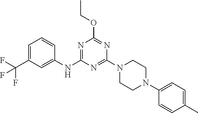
C1=C(C(F)(F)F)C=C(NC2=NC(OCC)=NC(N3CCN(C4=CC=C(C)C=C4)CC3)=N2)C=C1
